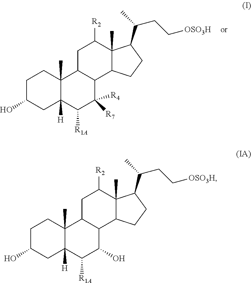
C1C(O)CC2([H])C(C)(C1)C1C(C([R7])([R4])C2[R1A])C2C(C)(C([R2])C1)C(C(C)CC[OSO3H])CC2.C1C(O)CC2([H])C(C)(C1)C1C(C(O)C2[R1A])C2C(C)(C([R2])C1)C(C(C)CC[OSO3H])CC2
